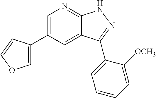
C1=C(C2=COC=C2)C=C2C(=N1)NN=C2C1=CC=CC=C1[OCH3]
